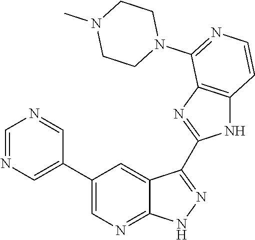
C1=NC=C(C2=CN=C3C(=C2)C(C2=NC4=C(N2)C=CN=C4N2CCN(C)CC2)=NN3)C=N1
